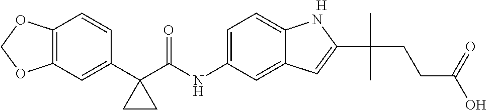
C1(C2(C(NC3=CC=C4C(=C3)C=C(C(C)(CCC(O)=O)C)N4)=O)CC2)=CC2=C(C=C1)OCO2.[H]
